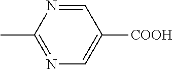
C1=NC(C)=NC=C1[COOH]
